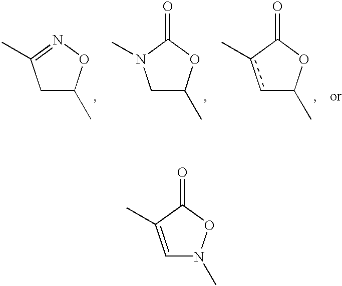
C1=C(C)C(=O)ON1C.C1C(C)ON=C1C.C1C(C)OC(=O)N1C.c1c(C)C(=O)OC1C
